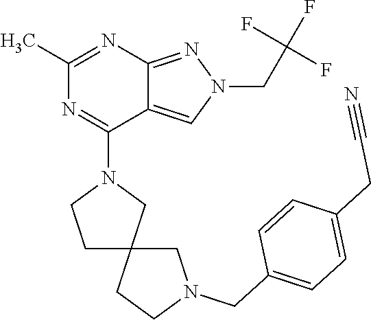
CC1=NC2=NN(CC(F)(F)F)C=C2C(N2CCC3(C2)CCN(CC2=CC=C(CC#N)C=C2)C3)=N1
